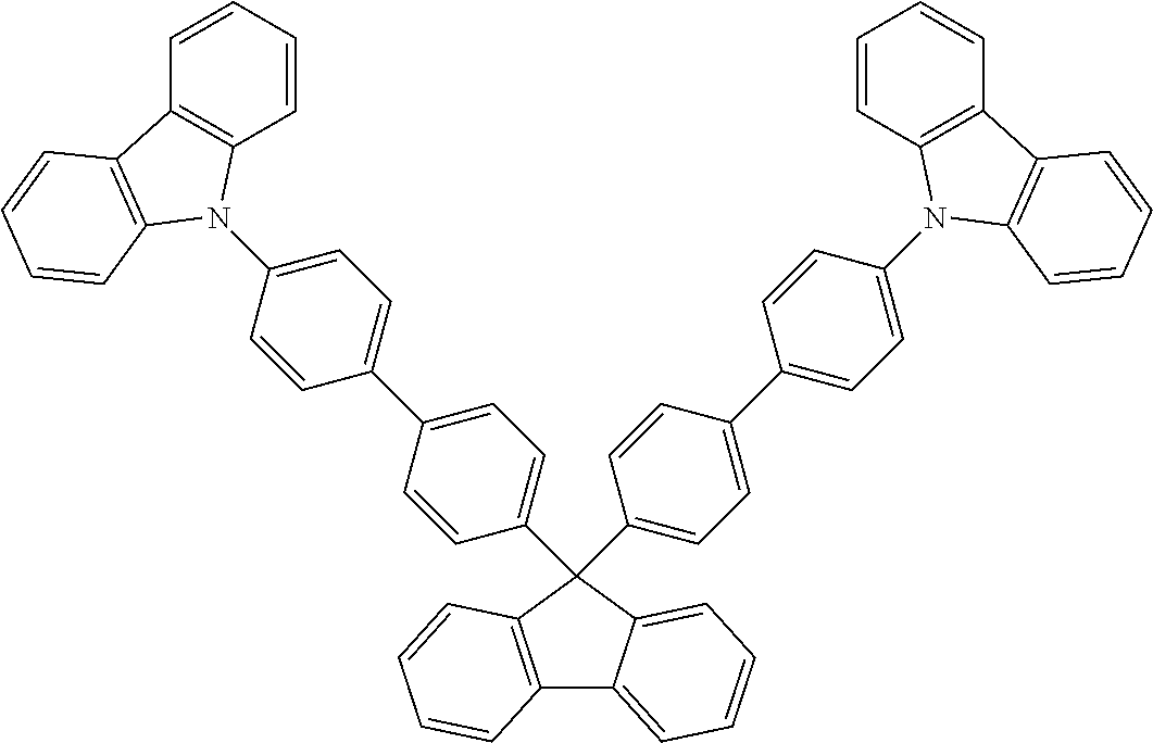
C12=C(C=CC=C1)C(C1=CC=C(C3=CC=C(N4C5=C(C=CC=C5)C5=C4C=CC=C5)C=C3)C=C1)(C1=CC=C(C3=CC=C(N4C5=C(C=CC=C5)C5=C4C=CC=C5)C=C3)C=C1)C1=CC=CC=C21
